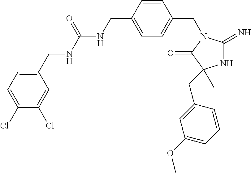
N1C(=N)N(CC2=CC=C(CNC(NCC3=CC=C(Cl)C(Cl)=C3)=O)C=C2)C(=O)C1(CC1=CC(OC)=CC=C1)C
